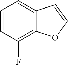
C1=CC(F)=C2C(=C1)C=CO2
